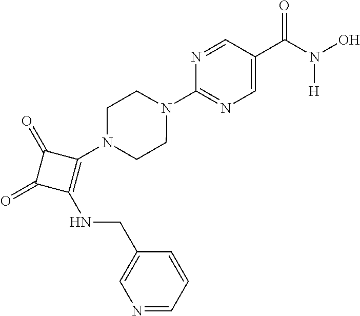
C1(C(=O)N(O)[H])=CN=C(N2CCN(C3=C(NCC4=CN=CC=C4)C(=O)C3=O)CC2)N=C1
